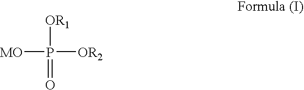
[OR1]P([MO])([OR2])=O
